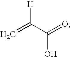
C=C(C(=O)O)[H]
